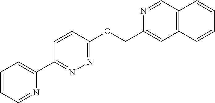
C1=CC=NC(C2=NN=C(OCC3=CC4=C(C=N3)C=CC=C4)C=C2)=C1
